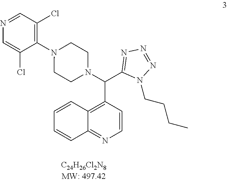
N1=CC(Cl)=C(N2CCN(C(C3=NN=NN3CCCC)C3=C4C(=NC=C3)C=CC=C4)CC2)C(Cl)=C1
